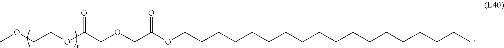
COCCOC(COCC(OCCCCCCCCCCCCCCCCCC)=O)=O
